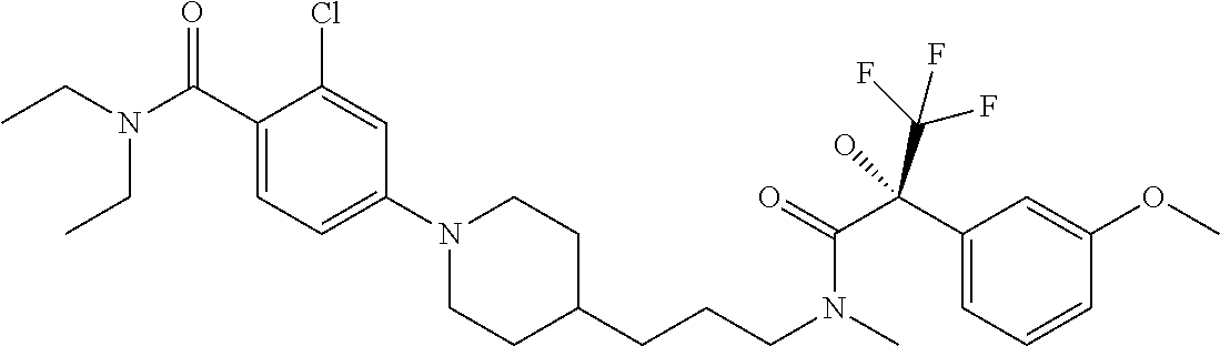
C1(N2CCC(CCCN(C)C(=O)C(C3=CC=CC(OC)=C3)(C(F)(F)F)O)CC2)=CC=C(C(N(CC)CC)=O)C(Cl)=C1
